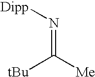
[tBu]C([Me])=N[Dipp]
